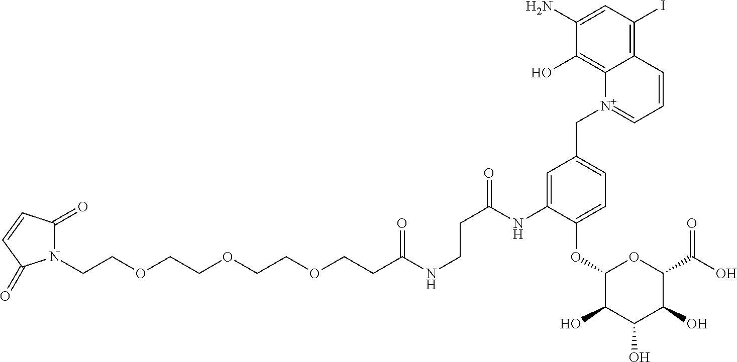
N1(CCOCCOCCOCCC(NCCC(=O)NC2=CC(C[N+]3=CC=CC4=C(I)C=C(N)C(O)=C34)=CC=C2OC2C(O)C(O)C(O)C(C(O)=O)O2)=O)C(=O)C=CC1=O
